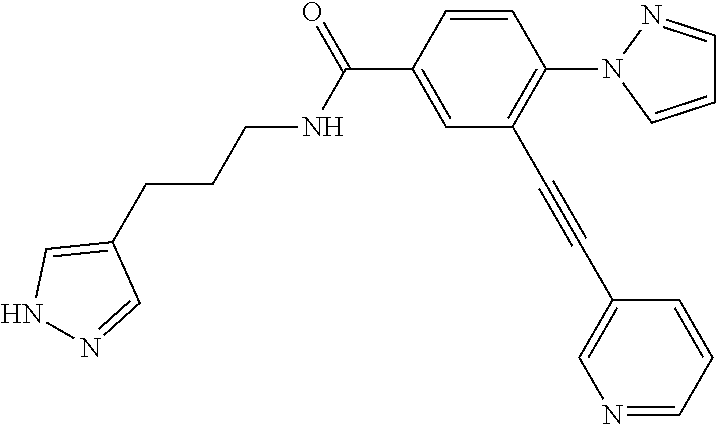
N(C(C1=CC(C#CC2=CN=CC=C2)=C(N2C=CC=N2)C=C1)=O)CCCC1=CNN=C1
